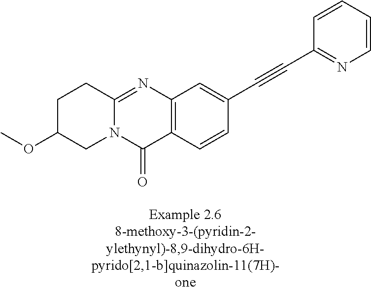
N12C(=NC3=C(C1=O)C=CC(C#CC1=NC=CC=C1)=C3)CCC(OC)C2
